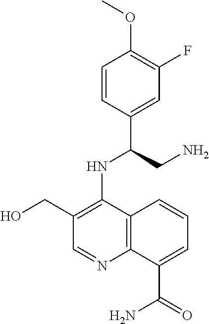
C1=CC(C(CN)NC2=C(CO)C=NC3=C2C=CC=C3C(=O)N)=CC(F)=C1OC
